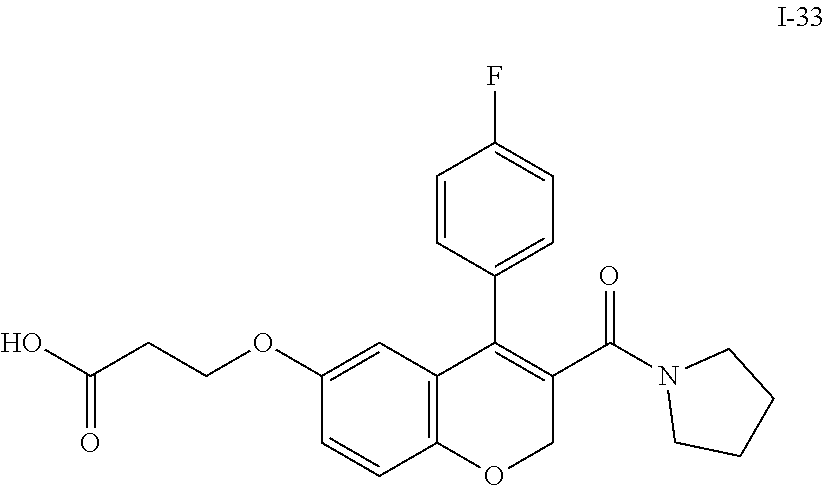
C1CN(C(C2=C(C3=CC=C(F)C=C3)C3=C(OC2)C=CC(OCCC(=O)O)=C3)=O)CC1
